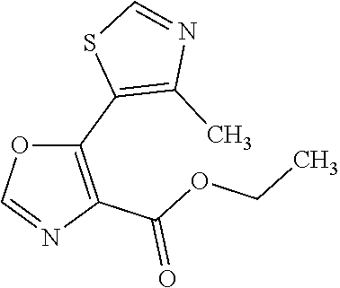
O1C(C2=C(C)N=CS2)=C(C(OCC)=O)N=C1
